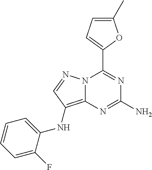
N12C(=C(NC3=CC=CC=C3F)C=N1)N=C(N)N=C2C1=CC=C(C)O1
